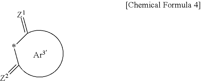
[Z2]=C*C=[Z1]
